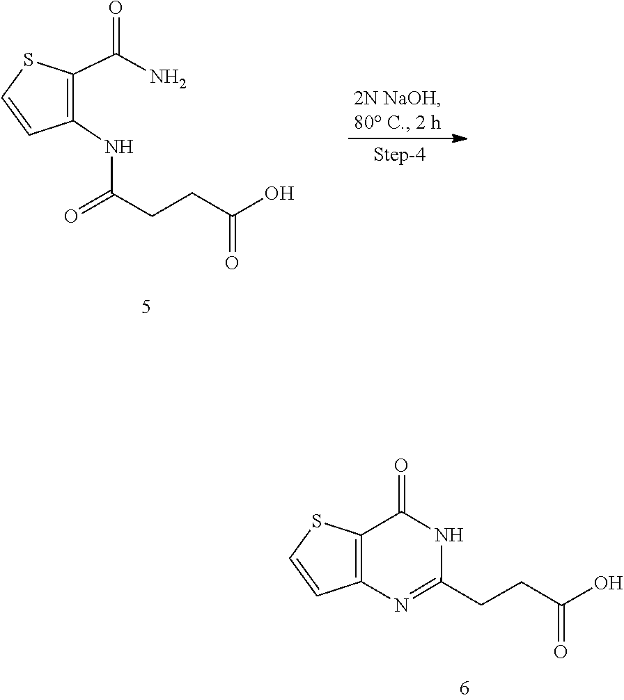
C1=CC(NC(CCC(O)=O)=O)=C(C(N)=O)S1.C1(CCC(=O)O)=NC2=C(C(=O)N1)SC=C2
